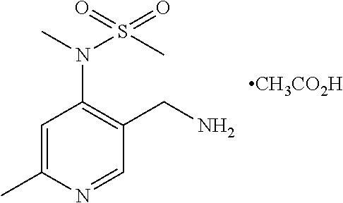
[CH3CO2H].C1=C(C)N=CC(CN)=C1N(C)S(C)(=O)=O
